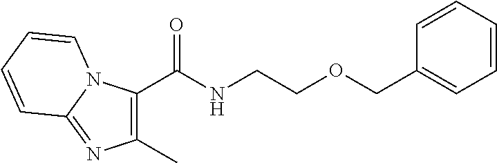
C1(C)=C(C(NCCOCC2=CC=CC=C2)=O)N2C(=N1)C=CC=C2
